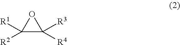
C1([R2])([R1])C([R4])([R3])O1
